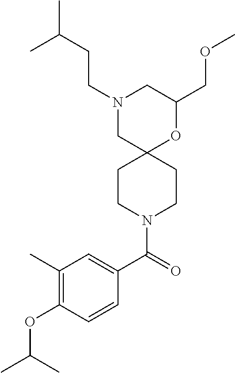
N1(CCC(C)C)CC2(OC(COC)C1)CCN(C(C1=CC(C)=C(OC(C)C)C=C1)=O)CC2
